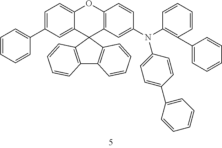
C1=C(C2=CC=CC=C2)C=C2C(=C1)OC1=C(C23C2=C(C4=C3C=CC=C4)C=CC=C2)C=C(N(C2=CC=C(C3=CC=CC=C3)C=C2)C2=C(C3=CC=CC=C3)C=CC=C2)C=C1
